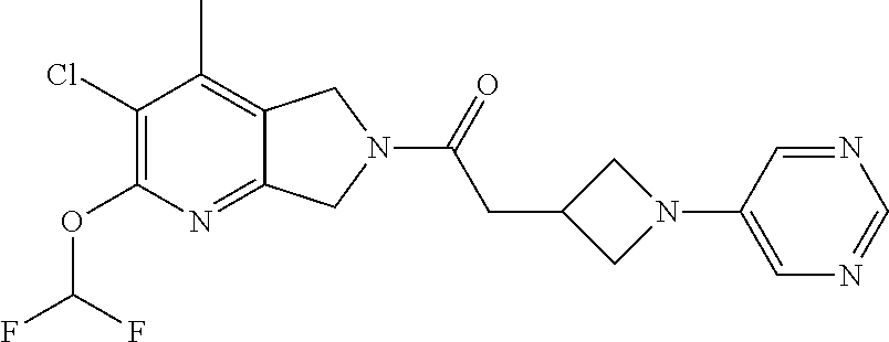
C1(Cl)=C(OC(F)F)N=C2C(=C1C)CN(C(=O)CC1CN(C3=CN=CN=C3)C1)C2
